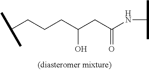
C(CC(CC(=O)NC(C)C)O)CC(C)C
